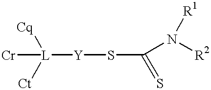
[Cr][L]([Cq])([Ct])[Y]SC(N([R2])[R1])=S
